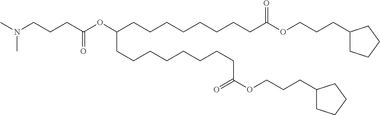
CN(CCCC(OC(CCCCCCCCC(OCCCC1CCCC1)=O)CCCCCCCCC(=O)OCCCC1CCCC1)=O)C
